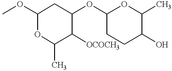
COC1OC(C)C([OCOCH3])C(OC2CCC(O)C(C)O2)C1
